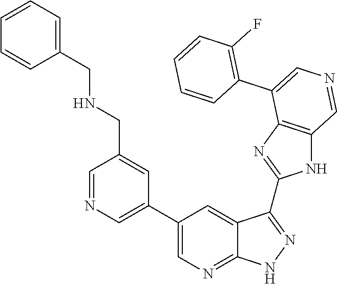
C1=NC=C(C2=CN=C3C(=C2)C(C2=NC4=C(N2)C=NC=C4C2=C(F)C=CC=C2)=NN3)C=C1CNCC1=CC=CC=C1
